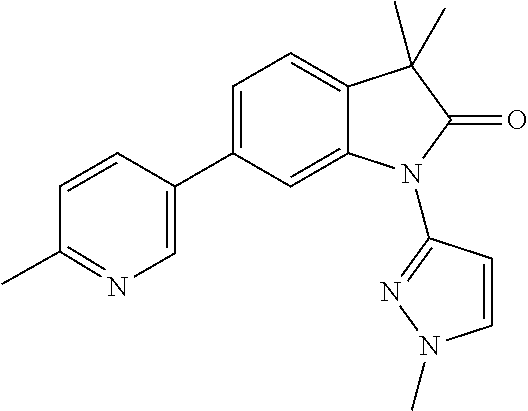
C12=CC(C3=CN=C(C)C=C3)=CC=C1C(C)(C)C(=O)N2C1=NN(C)C=C1
